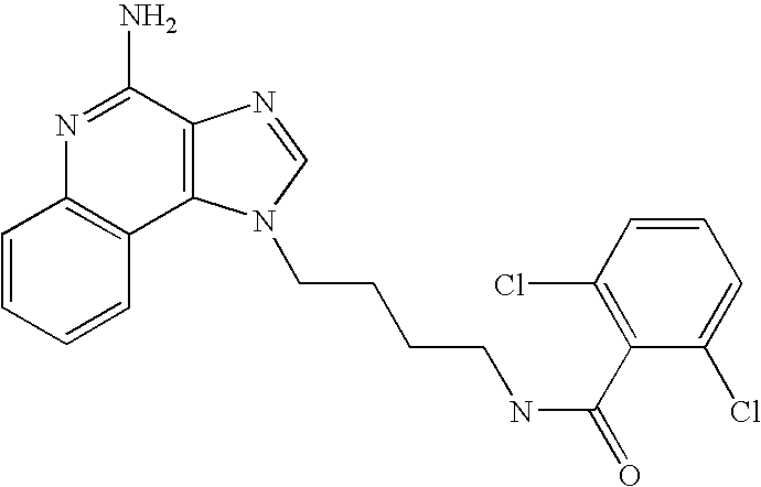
C1=CC=CC2=C1N=C(N)C1=C2N(CCCCNC(=O)C2=C(Cl)C=CC=C2Cl)C=N1
